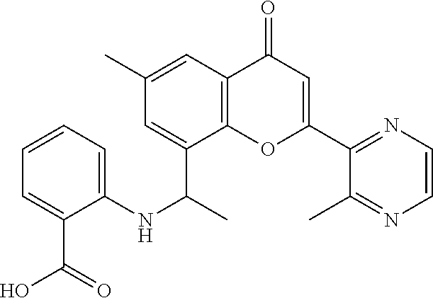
C1(C)=CC2=C(C(C(C)NC3=CC=CC=C3C(=O)O)=C1)OC(C1=NC=CN=C1C)=CC2=O
